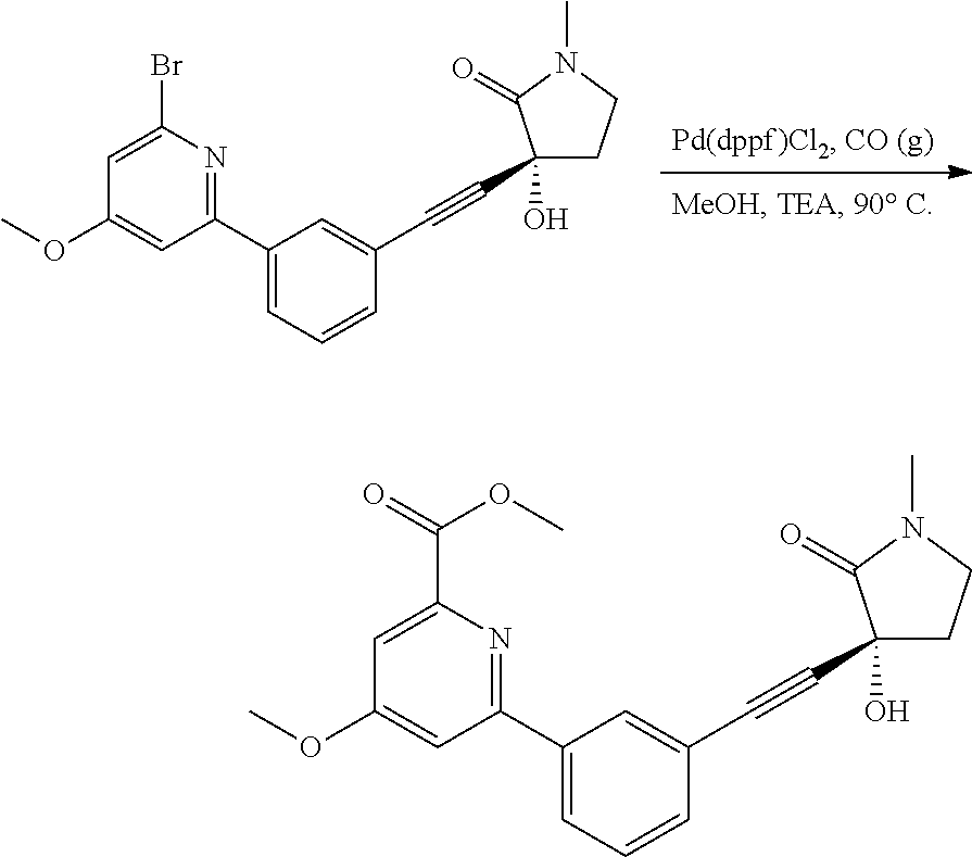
C1(C2=NC(Br)=CC(OC)=C2)=CC=CC(C#CC2(O)CCN(C)C2=O)=C1.C1(C2=NC(C(=O)OC)=CC(OC)=C2)=CC=CC(C#CC2(O)CCN(C)C2=O)=C1
